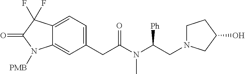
C1(CC(N(C(CN2CCC(O)C2)[Ph])C)=O)=CC=C2C(=C1)N([PMB])C(=O)C2(F)F
